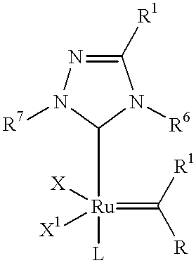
C1([R1])=NN([R7])C([Ru]([L])([X])([X1])=C([R1])[R])N1[R6]
